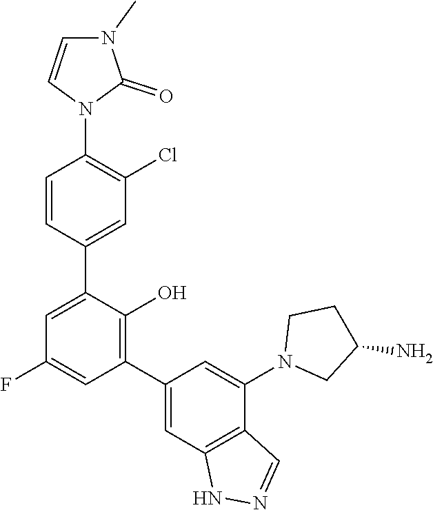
C1=CN(C2=C(Cl)C=C(C3=CC(F)=CC(C4=CC5=C(C(N6CC(N)CC6)=C4)C=NN5)=C3O)C=C2)C(=O)N1C
